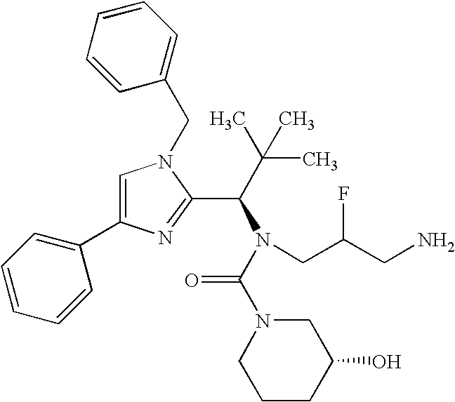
C1=C(C2=CC=CC=C2)N=C(C(C(C)(C)C)N(C(N2CCCC(O)C2)=O)CC(CN)F)N1CC1=CC=CC=C1
